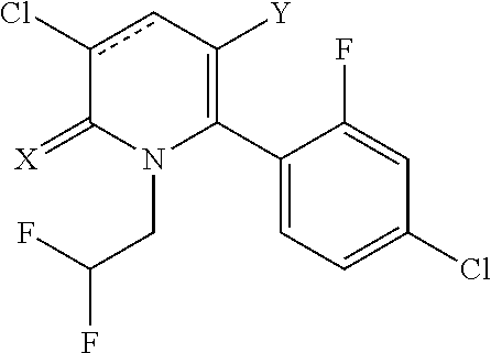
C1(C2=C([Y])cc(Cl)C(=[X])N2CC(F)F)=CC=C(Cl)C=C1F
